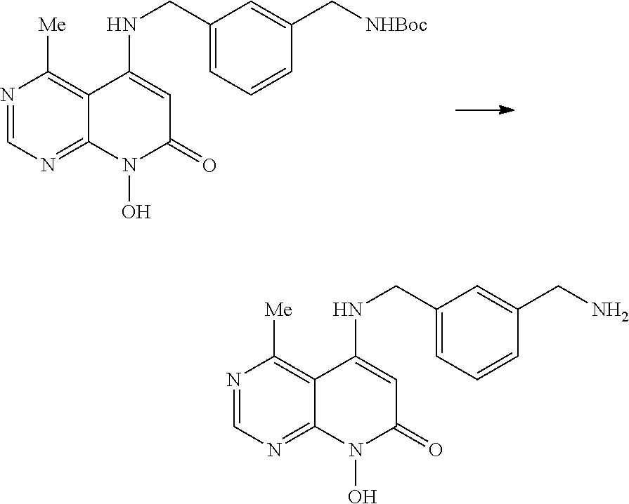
N1=CN=C2C(=C1[Me])C(NCC1=CC=CC(C[NHBoc])=C1)=CC(=O)N2O.N1=CN=C2C(=C1[Me])C(NCC1=CC=CC(CN)=C1)=CC(=O)N2O
